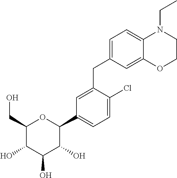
C1(CO)C(O)C(O)C(O)C(C2=CC=C(Cl)C(CC3=CC=C4C(=C3)OCCN4CC)=C2)O1
